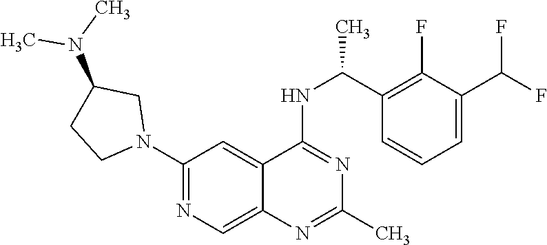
N1(C2=NC=C3C(=C2)C(NC(C2=C(F)C(C(F)F)=CC=C2)C)=NC(C)=N3)CC(N(C)C)CC1
